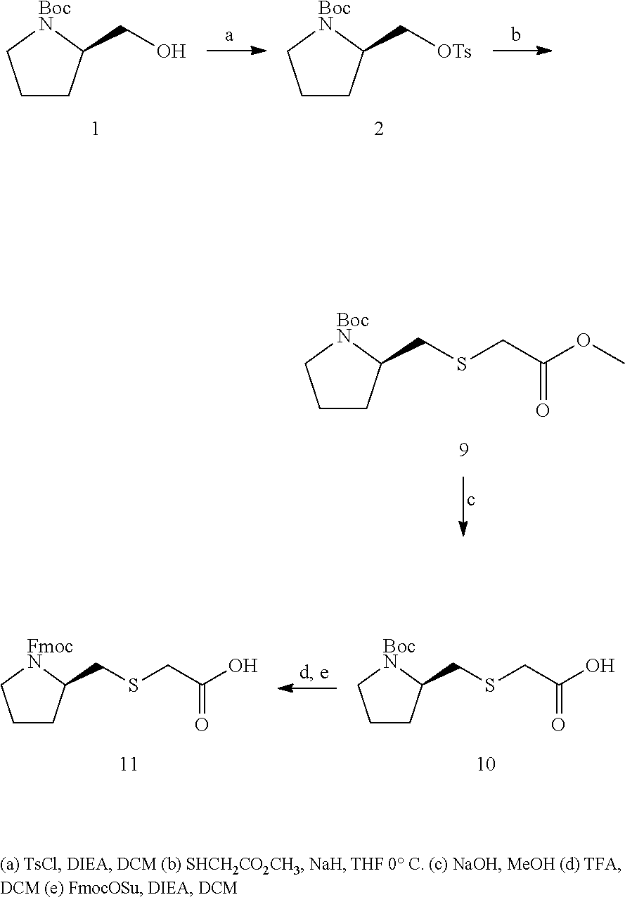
C1CC(CO)[BocN]C1.C1CC(C[OTs])[BocN]C1.C1CC(CSCC(OC)=O)[BocN]C1.C1CC(CSCC(O)=O)[BocN]C1.C(SCC(O)=O)C1CCC[FmocN]1
